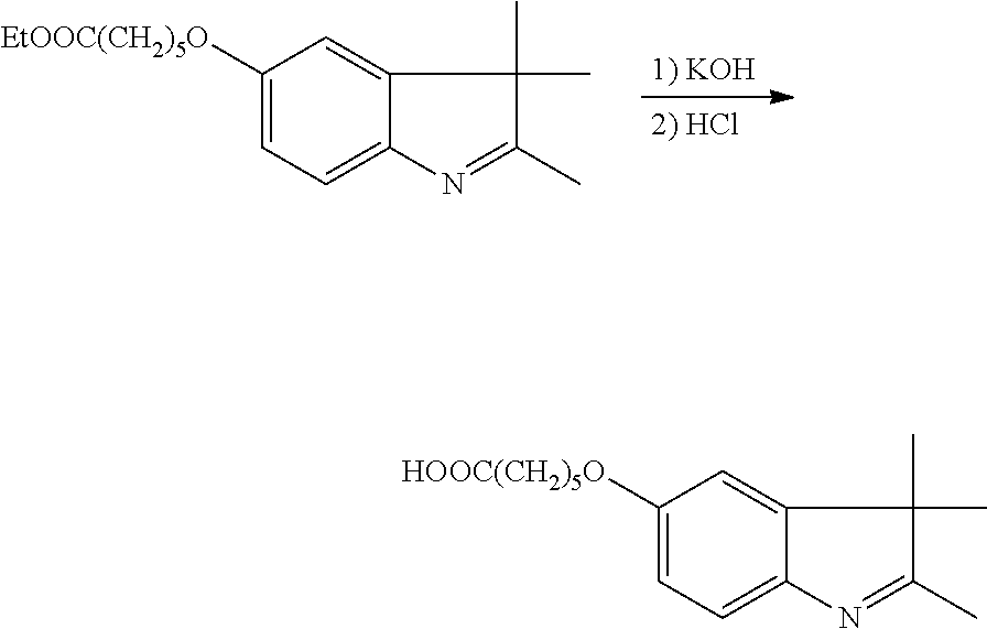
[EtOOC(CH2)5O]C1=CC=C2C(=C1)C(C)(C)C(C)=N2.[HOOC(CH2)5O]C1=CC=C2C(=C1)C(C)(C)C(C)=N2
